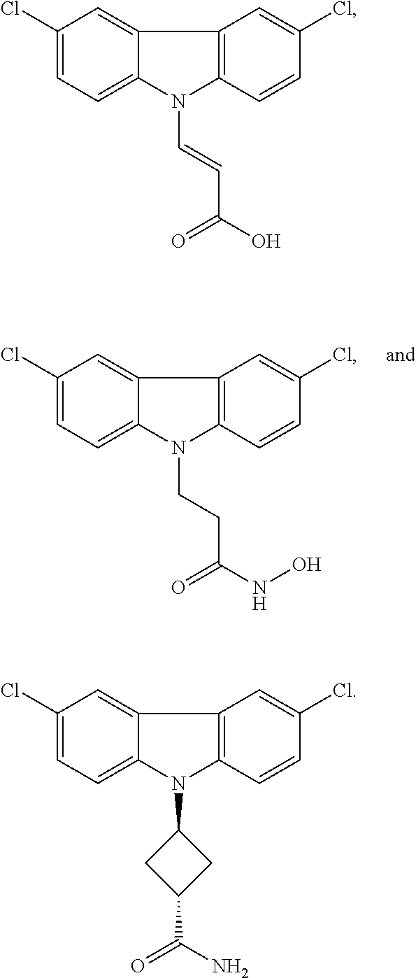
C1(Cl)=CC=C2C(=C1)C1=C(N2CCC(=O)NO)C=CC(Cl)=C1.C1(Cl)=CC=C2C(=C1)C1=C(N2C=CC(=O)O)C=CC(Cl)=C1.C1(Cl)=CC=C2C(=C1)C1=C(N2C2CC(C(=O)N)C2)C=CC(Cl)=C1
